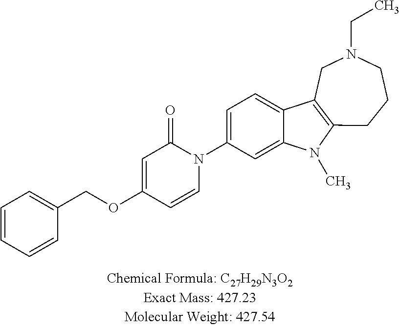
C1=CC=CC(COC2=CC(=O)N(C3=CC=C4C(=C3)N(C)C3=C4CN(CC)CCC3)C=C2)=C1
